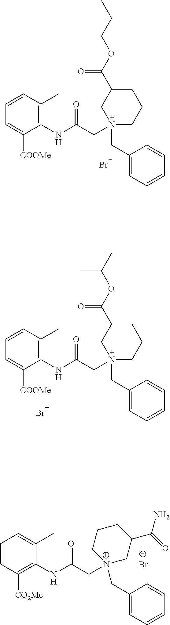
[Br-].C1=CC([CO2Me])=C(NC(C[N+]2(CC3=CC=CC=C3)CC(C(=O)N)CCC2)=O)C(C)=C1.C1=CC(C)=C(NC(C[N+]2(CC3=CC=CC=C3)CCCC(C(OCCC)=O)C2)=O)C([COOMe])=C1.[Br-].C1=CC(C)=C(NC(C[N+]2(CC3=CC=CC=C3)CCCC(C(OC(C)C)=O)C2)=O)C([COOMe])=C1.[Br-]
